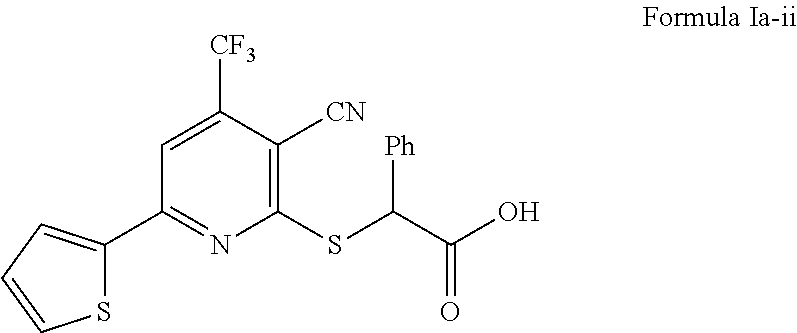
C1([CF3])=CC(C2=CC=CS2)=NC(SC(C(O)=O)[Ph])=C1[CN]
